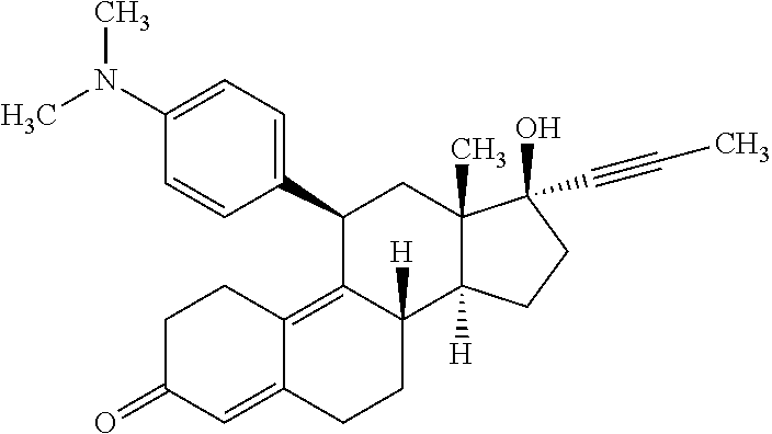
C1(N(C)C)=CC=C(C2C3=C4C(=CC(=O)CC4)CCC3([H])C3([H])C(C)(C2)C(O)(C#CC)CC3)C=C1
